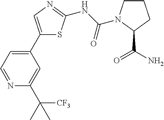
C1(C2=CC=NC(C(C)([CF3])C)=C2)=CN=C(NC(=O)N2CCCC2C(=O)N)S1
